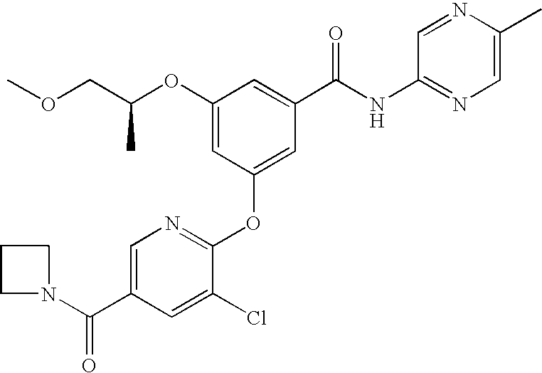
C(C(OC1=CC(OC2=NC=C(C(N3CCC3)=O)C=C2Cl)=CC(C(NC2=NC=C(C)N=C2)=O)=C1)C)OC
